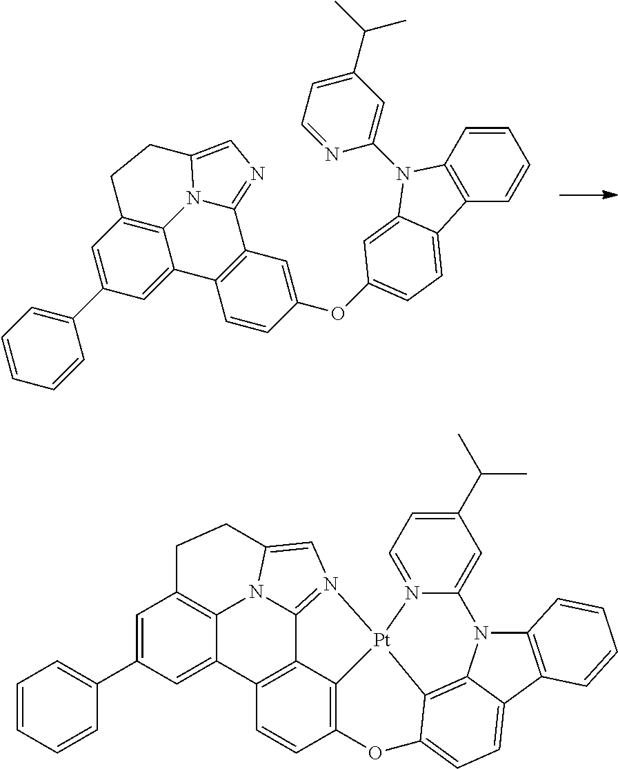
C12=C3C=C(C4=CC=CC=C4)C=C1C1=C(C4=NC=C(N24)CC3)C=C(OC2=CC=C3C4=C(C=CC=C4)N(C4=CC(C(C)C)=CC=N4)C3=C2)C=C1.C12=CC(C3=CC=CC=C3)=CC3=C1N1C4=N(C=C1CC3)[Pt]13C5=C(C=CC2=C45)OC2=CC=C4C(=C21)N(C1=C4C=CC=C1)C1=CC(C(C)C)=CC=N13
